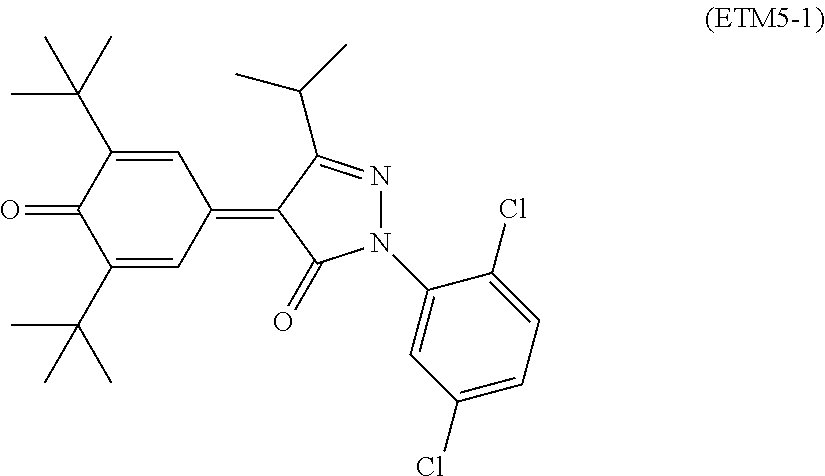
C1(=O)C(C(C)(C)C)=CC(=C2C(=O)N(C3=CC(Cl)=CC=C3Cl)N=C2C(C)C)C=C1C(C)(C)C
